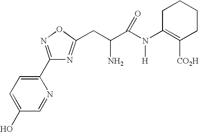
C1(C2=CC=C(O)C=N2)=NOC(CC(C(N([H])C2=C([CO2H])CCCC2)=O)N)=N1
